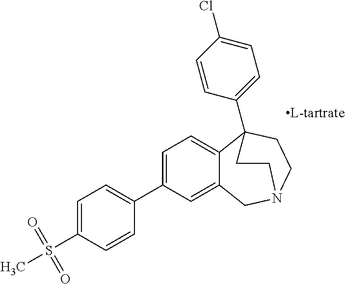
C1=C(C2=CC=C(S(C)(=O)=O)C=C2)C=C2C(=C1)C1(C3=CC=C(Cl)C=C3)CCN(C2)CC1
